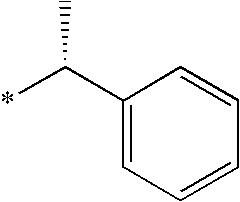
C1(C(*)C)=CC=CC=C1
